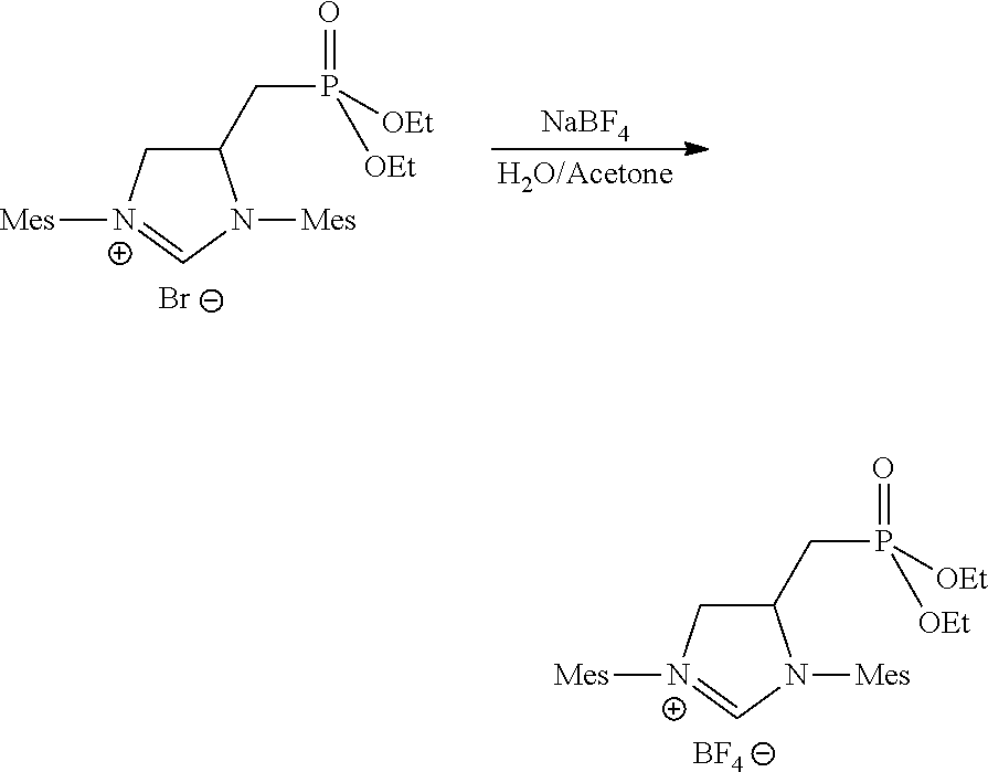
C1(CP([OEt])([OEt])=O)C[N+]([Mes])=CN1[Mes].[BF4].C1(CP([OEt])([OEt])=O)C[N+]([Mes])=CN1[Mes].[Br-].[H2O/Acetone].[NaBF4]
